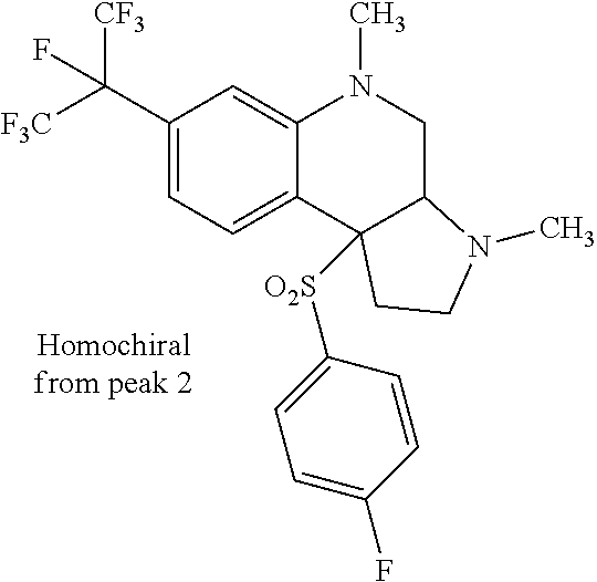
C1(C([F3C])([CF3])F)=CC=C2C(=C1)N(C)CC1C2([O2S]C2=CC=C(F)C=C2)CCN1C
